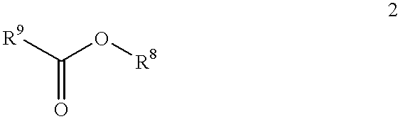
C(=O)([R9])O[R8]
